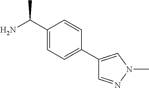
C1(C(N)C)=CC=C(C2=CN(C)N=C2)C=C1
